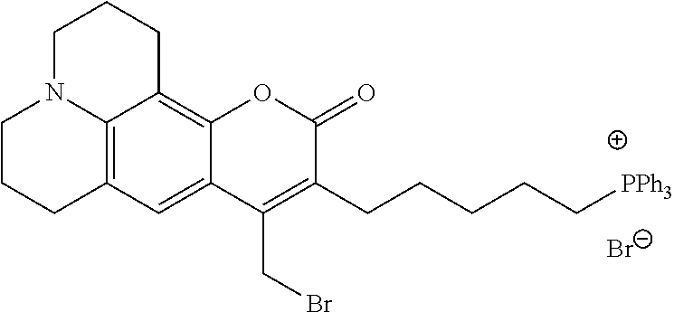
C1CCC2=C3N1CCCC3=C1C(=C2)C(CBr)=C(CCCCC[PPh3])C(=O)O1.[Br-]
